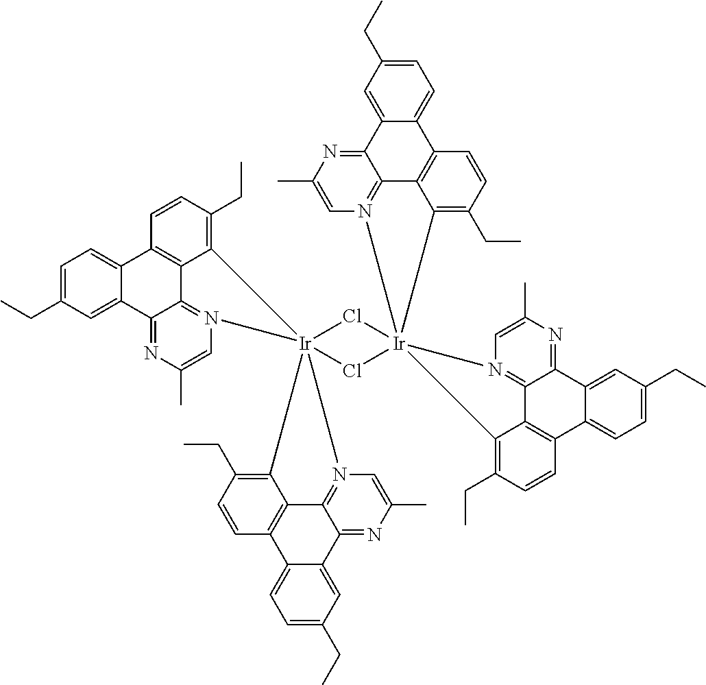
N1=C2C3=CC(CC)=CC=C3C3=C(C=C(CC)C=C3)C2=NC=C1C.N1=C2C(=NC=C1C)C1=C(C3=CC=C(CC)C=C32)C=CC(CC)=C1.N1=C2C3=CC(CC)=CC=C3C3=C(C=C(CC)C=C3)C2=NC=C1C.[Ir]1Cl[Ir]Cl1.N1=C2C3=CC(CC)=CC=C3C3=C(C2=NC=C1C)C=C(CC)C=C3
